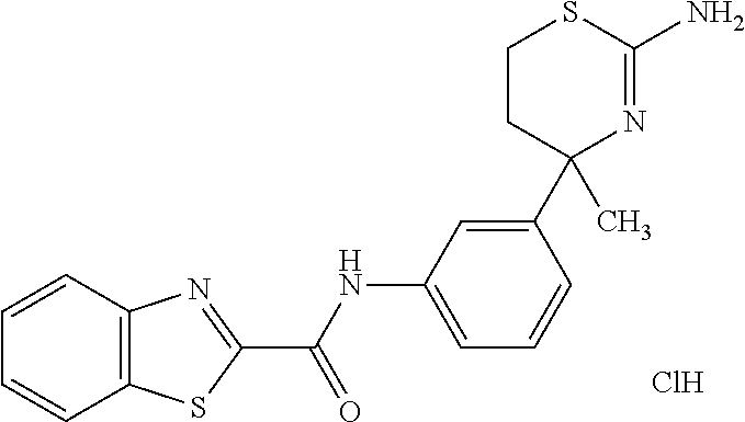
C1=CC2=C(C=C1)SC(C(NC1=CC=CC(C3(C)CCSC(N)=N3)=C1)=O)=N2.Cl
